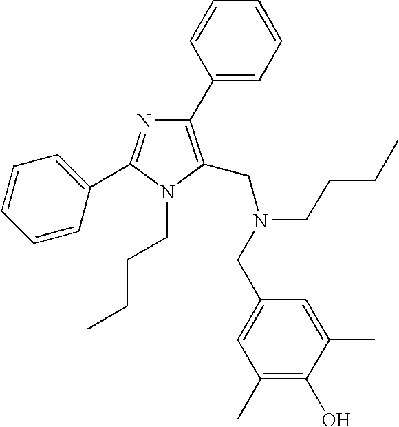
C1(C2=C(CN(CCCC)CC3=CC(C)=C(O)C(C)=C3)N(CCCC)C(C3=CC=CC=C3)=N2)=CC=CC=C1
